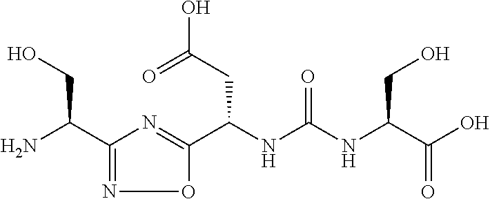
C1(C(N)CO)=NOC(C(NC(NC(C(O)=O)CO)=O)CC(O)=O)=N1
